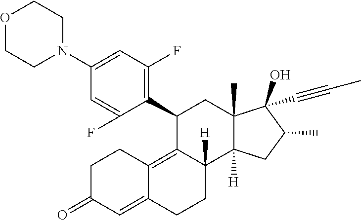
C1(N2CCOCC2)=CC(F)=C(C2C3=C4C(=CC(=O)CC4)CCC3([H])C3([H])C(C)(C2)C(O)(C#CC)C(C)C3)C(F)=C1
